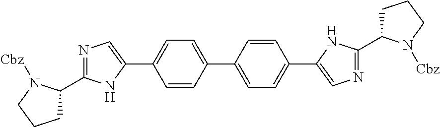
C1C(C2=NC=C(C3=CC=C(C4=CC=C(C5=CN=C(C6CCCN6[Cbz])N5)C=C4)C=C3)N2)N([Cbz])CC1
